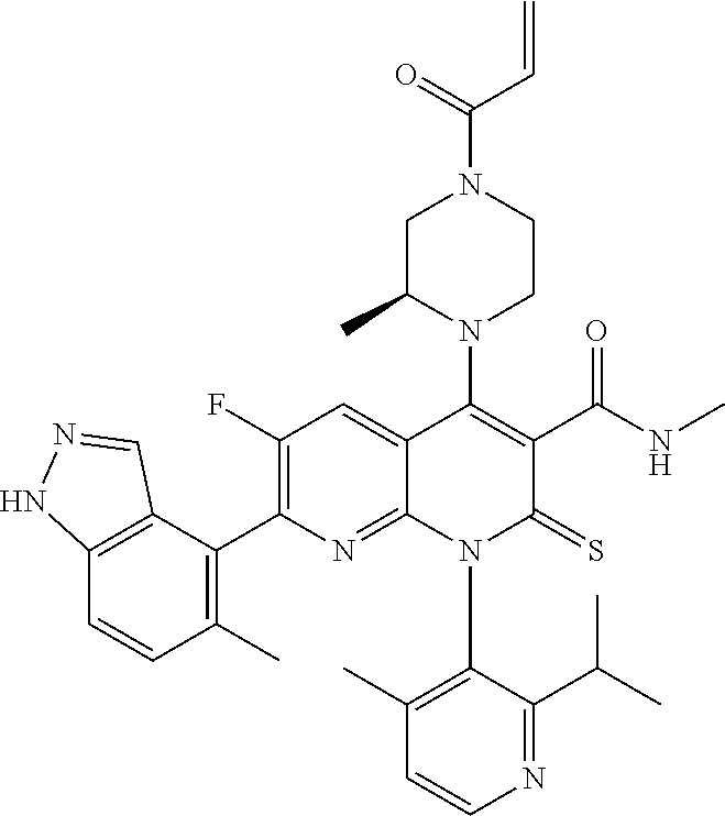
C1=CN=C(C(C)C)C(N2C(=S)C(C(NC)=O)=C(N3C(C)CN(C(C=C)=O)CC3)C3=CC(F)=C(C4=C(C)C=CC5=C4C=NN5)N=C23)=C1C
